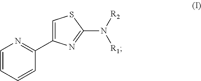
C1=CC=CC(C2=CSC(N([R2])[R1])=N2)=N1
